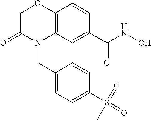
C1C(=O)N(CC2=CC=C(S(=O)(=O)C)C=C2)C2=C(O1)C=CC(C(NO)=O)=C2
